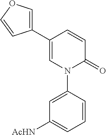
C1(C2=COC=C2)=CN(C2=CC([AcHN])=CC=C2)C(=O)C=C1
